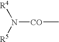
N([CO]C)([R4])[R5]
